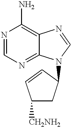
N1=CN=C2C(=C1N)N=CN2C1CC([CH2NH2])C=C1
